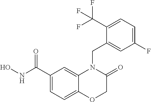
C1(C(NO)=O)=CC=C2C(=C1)N(CC1=CC(F)=CC=C1C(F)(F)F)C(=O)CO2
